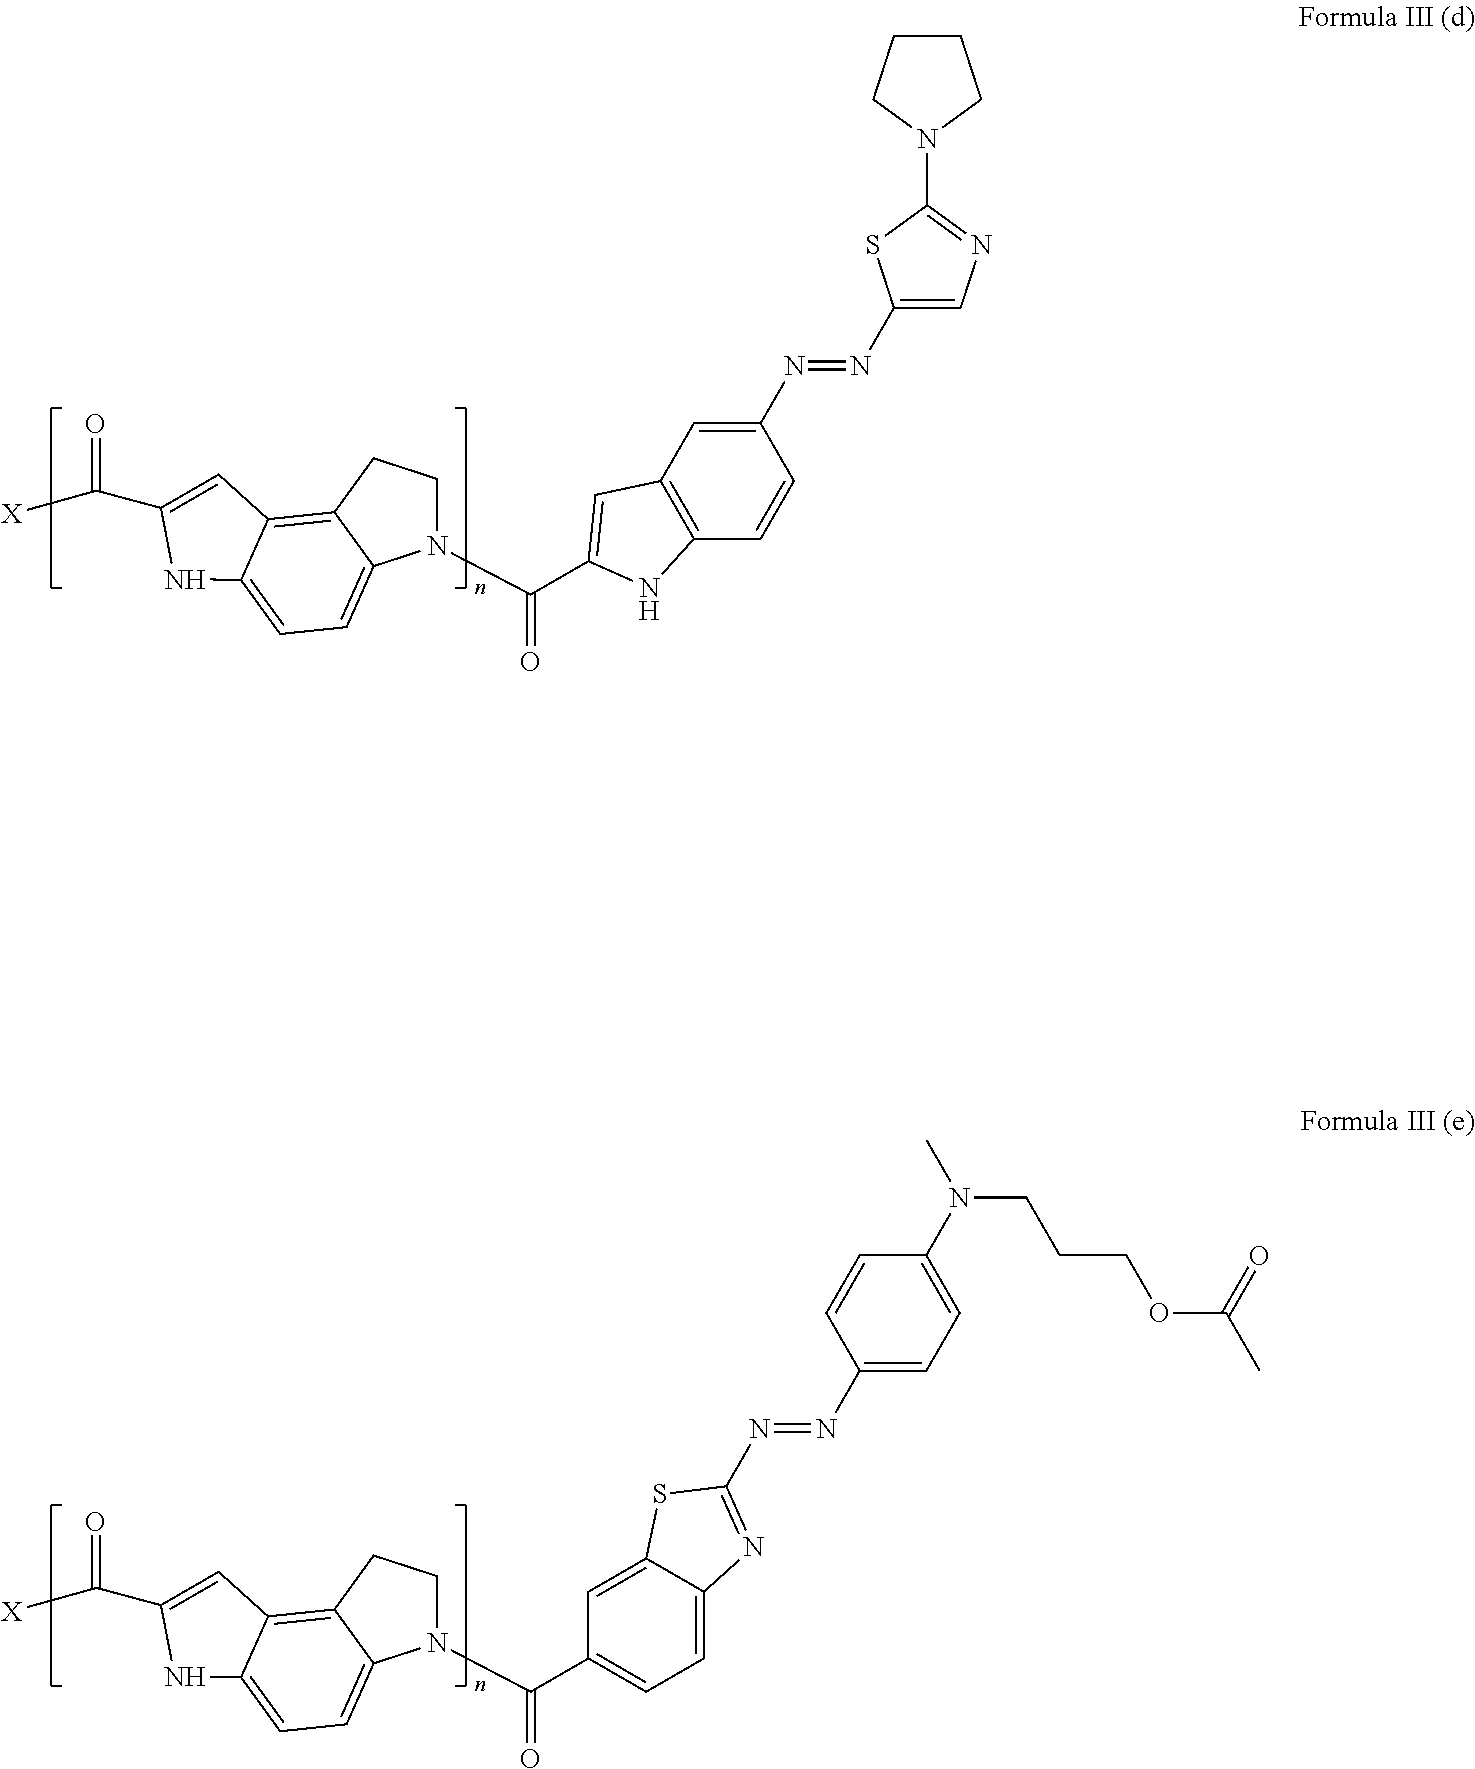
N1(C(=O)C2=CC3=C(C=CC(N=NC4=CN=C(N5CCCC5)S4)=C3)N2)CCC2=C3C(=CC=C12)NC(C([X])=O)=C3.N1(C(=O)C2=CC=C3C(=C2)SC(N=NC2=CC=C(N(C)CCCOC(C)=O)C=C2)=N3)CCC2=C3C(=CC=C12)NC(C([X])=O)=C3
